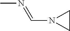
CN=CN1CC1
